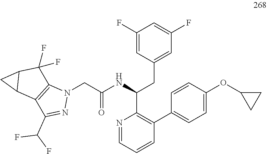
C1(F)=CC(CC(C2=C(C3=CC=C(OC4CC4)C=C3)C=CC=N2)NC(CN2C3=C(C(C(F)F)=N2)C2C(C3(F)F)C2)=O)=CC(F)=C1
